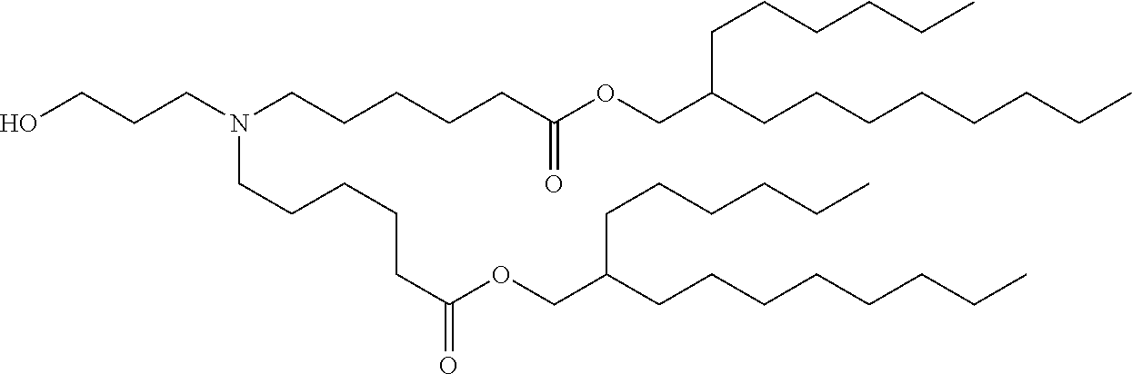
C(CCN(CCCCCC(OCC(CCCCCCCC)CCCCCC)=O)CCCCCC(=O)OCC(CCCCCCCC)CCCCCC)O
